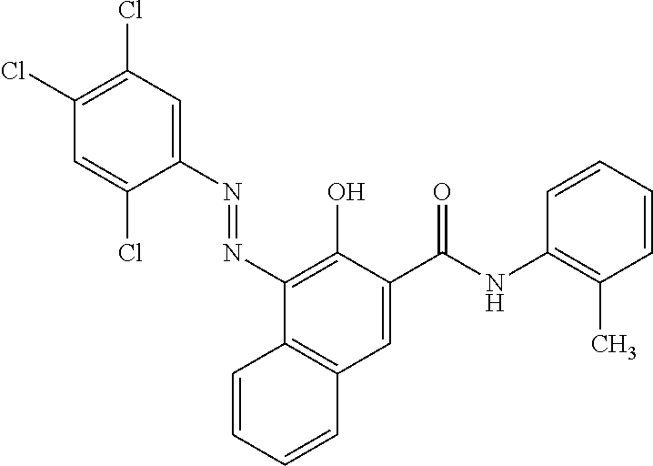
C1(Cl)=C(Cl)C=C(Cl)C(N=NC2=C(O)C(C(NC3=C(C)C=CC=C3)=O)=CC3=C2C=CC=C3)=C1
